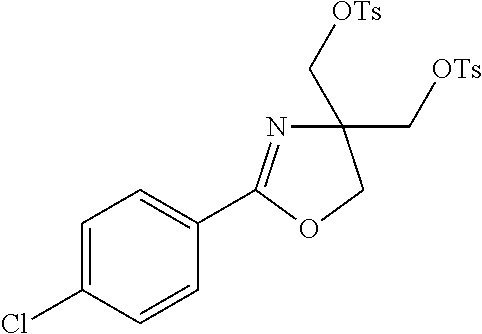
C1=C(Cl)C=CC(C2=NC(C[OTs])(C[OTs])CO2)=C1
